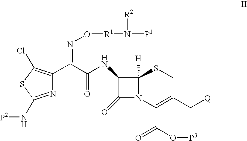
N1=C(N[P2])SC(Cl)=C1C(C(NC1C(=O)N2C1([H])SCC(C[Q])=C2C(O[P3])=O)=O)=NO[R1]N([R2])[P1]
